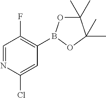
C1=NC(Cl)=CC(B2OC(C)(C)C(C)(C)O2)=C1F
